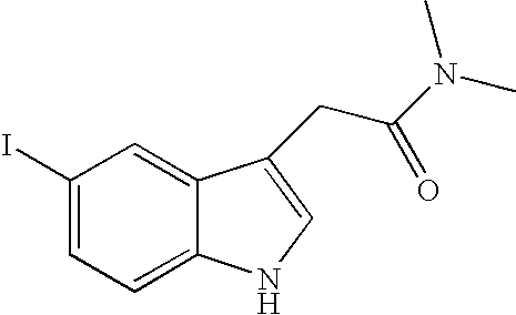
C1=C2C(=CC(I)=C1)C(CC(N(C)C)=O)=CN2
